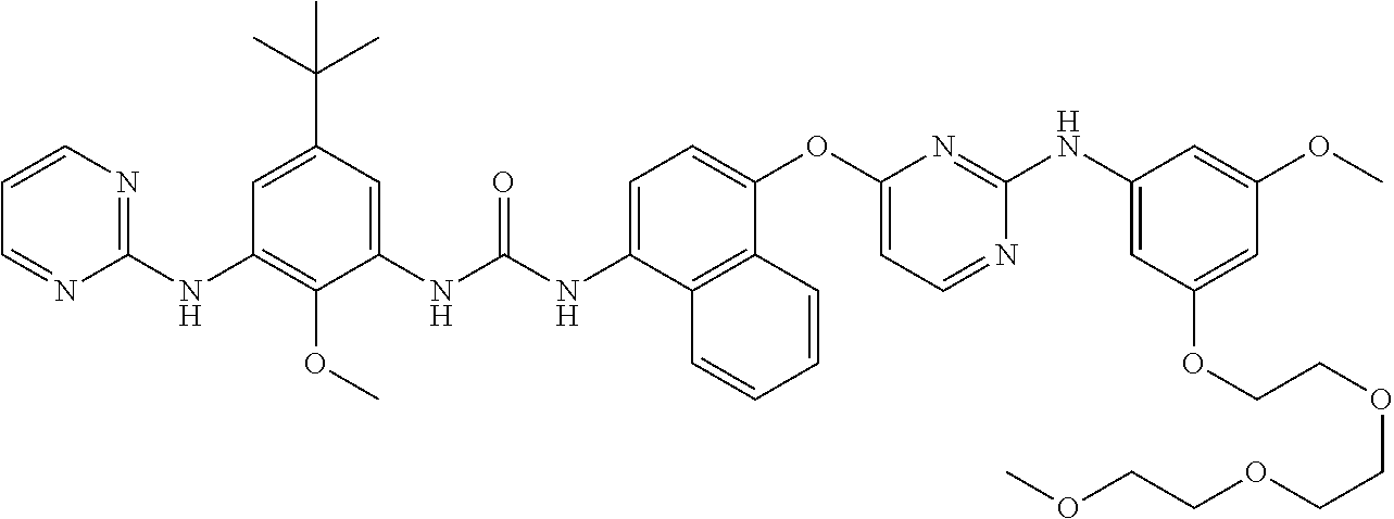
C1=C(NC(NC2=CC(C(C)(C)C)=CC(NC3=NC=CC=N3)=C2OC)=O)C2=C(C(OC3=CC=NC(NC4=CC(OCCOCCOCCOC)=CC(OC)=C4)=N3)=C1)C=CC=C2
